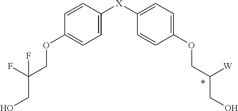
C1=CC([X]C2=CC=C(OCC([W])CO)C=C2)=CC=C1OCC(F)(CO)F
